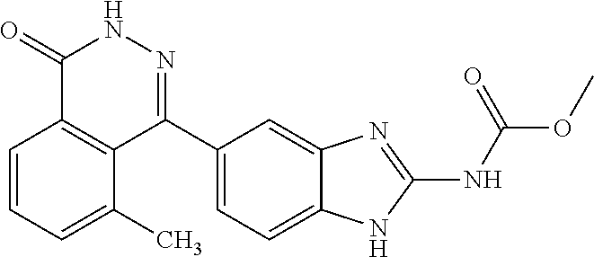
O(C)C(=O)NC1=NC2=CC(C3=NNC(=O)C4=C3C(C)=CC=C4)=CC=C2N1
